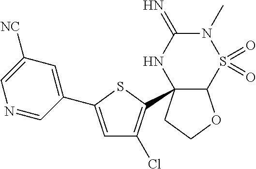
C12C(C3=C(Cl)C=C(C4=CC([NC])=CN=C4)S3)(CCO1)NC(=N)N(C)S2(=O)=O
